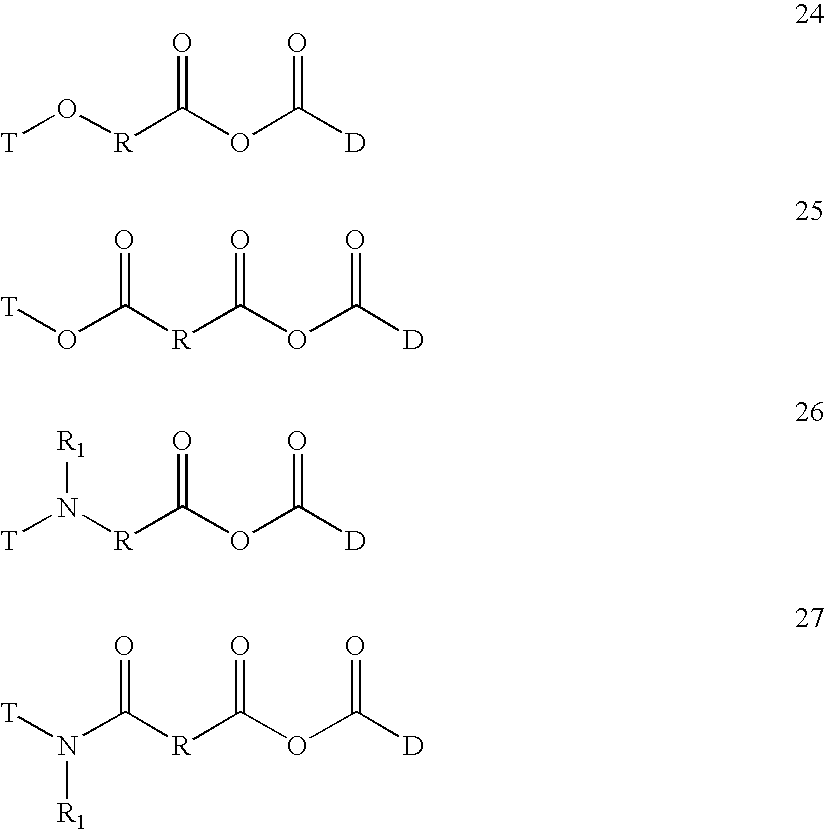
[T]O[R]C(OC(=O)[D])=O.[T]OC(=O)[R]C(=O)OC(=O)[D].[T]N([R]C(OC(=O)[D])=O)[R1].[T]N(C(=O)[R]C(=O)OC(=O)[D])[R1]
